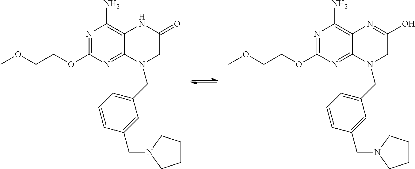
N1=C(OCCOC)N=C2C(=C1N)NC(=O)CN2CC1=CC=CC(CN2CCCC2)=C1.N1=C(OCCOC)N=C2C(=C1N)N=C(O)CN2CC1=CC=CC(CN2CCCC2)=C1
